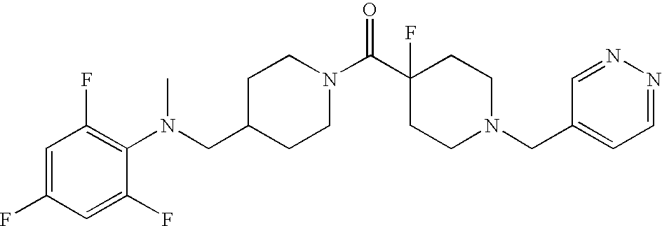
C1(CN(C2=C(F)C=C(F)C=C2F)C)CCN(C(C2(F)CCN(CC3=CC=NN=C3)CC2)=O)CC1
